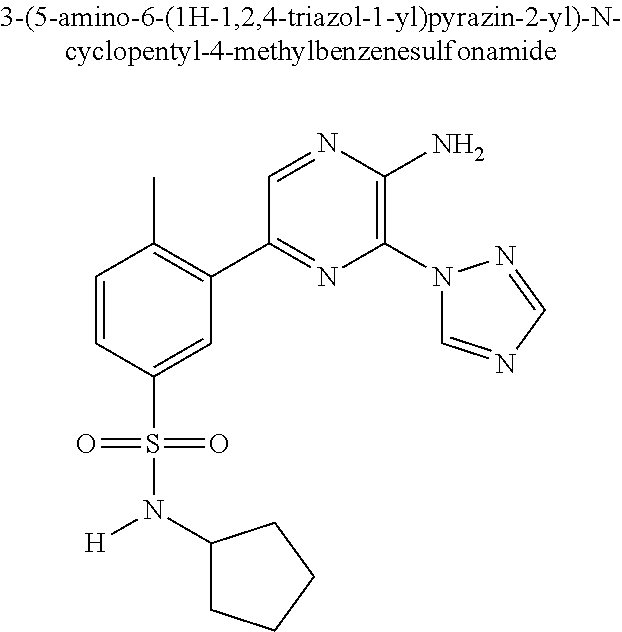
C1=CC(S(=O)(=O)N(C2CCCC2)[H])=CC(C2=NC(N3C=NC=N3)=C(N)N=C2)=C1C
